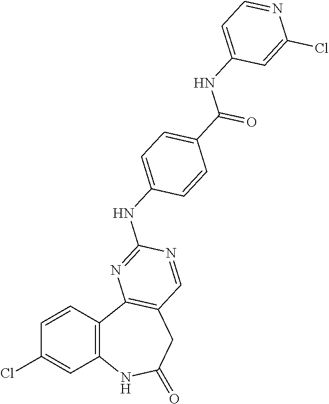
C1=CC2=C(C=C1Cl)NC(=O)CC1=C2N=C(NC2=CC=C(C(NC3=CC=NC(Cl)=C3)=O)C=C2)N=C1
